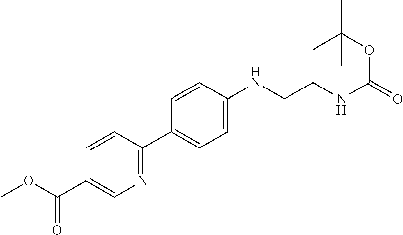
C1=CC(C2=CC=C(NCCNC(OC(C)(C)C)=O)C=C2)=NC=C1C(OC)=O
